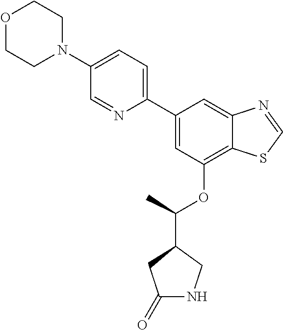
C1(C2=CC=C(N3CCOCC3)C=N2)=CC(OC(C2CC(=O)NC2)C)=C2C(=C1)N=CS2
